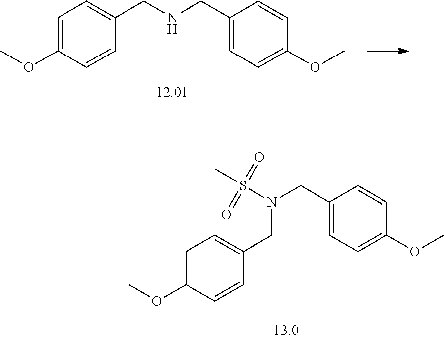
C1=C(OC)C=CC(CNCC2=CC=C(OC)C=C2)=C1.N(CC1=CC=C(OC)C=C1)(S(C)(=O)=O)CC1=CC=C(OC)C=C1
